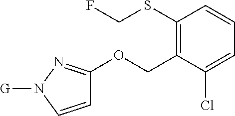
C1(SCF)=C(COC2=NN([G])C=C2)C(Cl)=CC=C1
